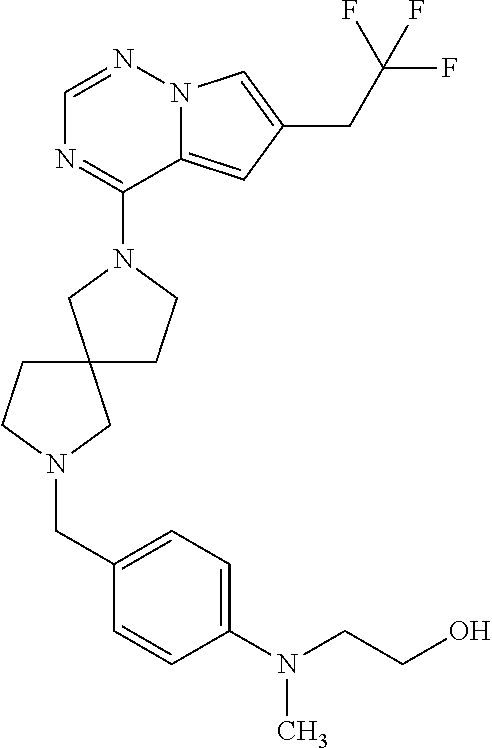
C1=NN2C(=CC(CC(F)(F)F)=C2)C(N2CC3(CC2)CCN(CC2=CC=C(N(CCO)C)C=C2)C3)=N1
